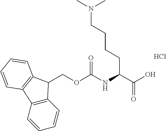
C12=C(C=CC=C1)C1=C(C2COC(NC(C(O)=O)CCCCN(C)C)=O)C=CC=C1.Cl
